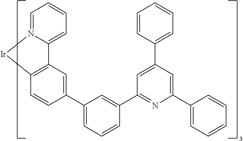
C12=C(C=CC(C3=CC=CC(C4=NC(C5=CC=CC=C5)=CC(C5=CC=CC=C5)=C4)=C3)=C1)[Ir]N1=CC=CC=C21
